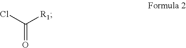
ClC([R1])=O
